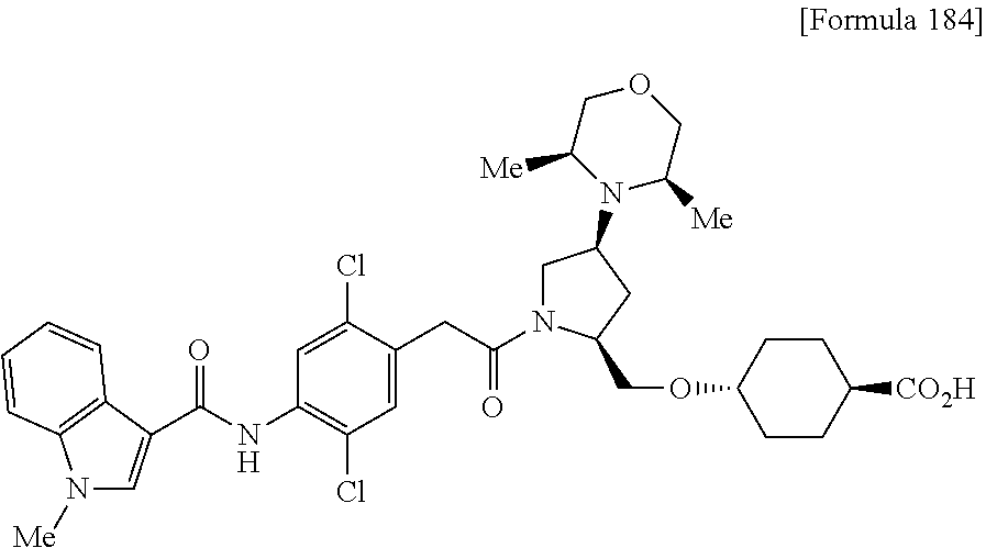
C(NC1=C(Cl)C=C(CC(=O)N2CC(N3C([Me])COCC3[Me])CC2COC2CCC([CO2H])CC2)C(Cl)=C1)(=O)C1=CN([Me])C2=C1C=CC=C2
